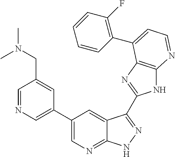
C1=NC=C(C2=CN=C3C(=C2)C(C2=NC4=C(N2)N=CC=C4C2=C(F)C=CC=C2)=NN3)C=C1CN(C)C
